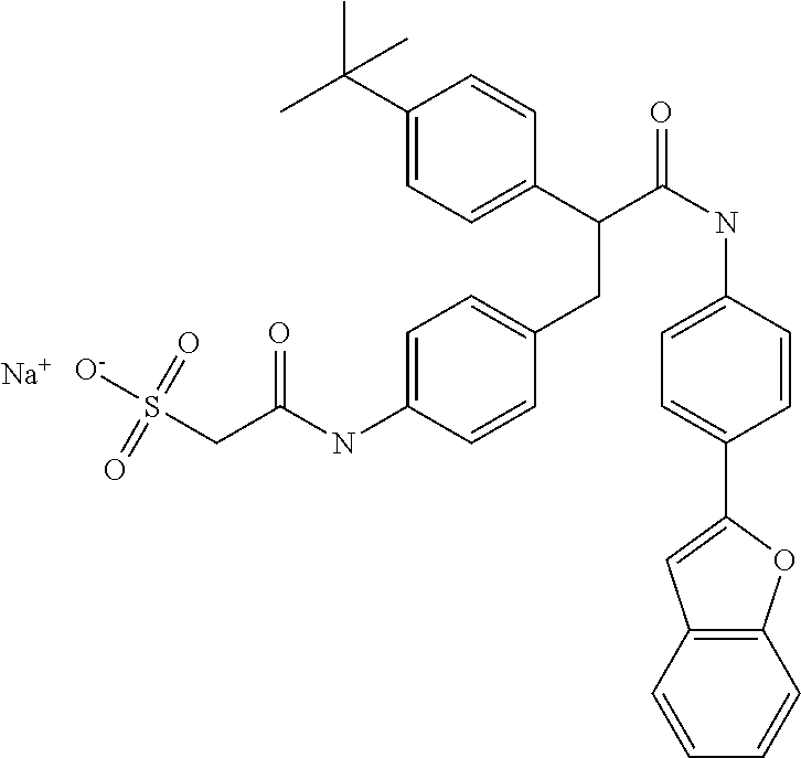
C1=C(NC(CS([O-])(=O)=O)=O)C=CC(CC(C(NC2=CC=C(C3=CC4=C(O3)C=CC=C4)C=C2)=O)C2=CC=C(C(C)(C)C)C=C2)=C1.[Na]
